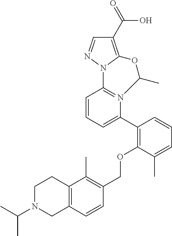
C1=CC=C(C2=C(OCC3=C(C)C4=C(C=C3)CN(C(C)C)CC4)C(C)=CC=C2)N2=C1N1N=CC(C(=O)O)=C1OC2C
